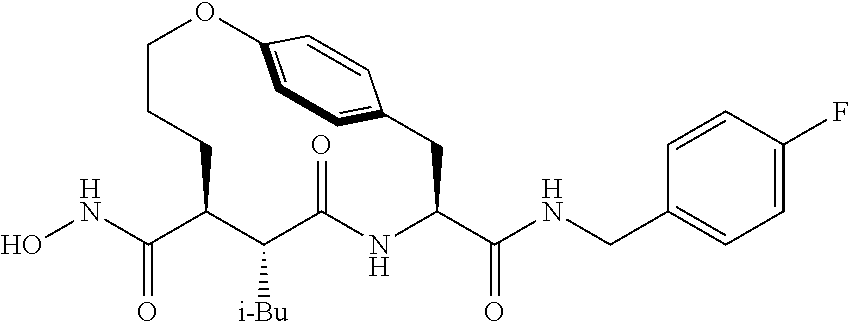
ONC(C1C([i-Bu])C(=O)NC(C(NCC2=CC=C(F)C=C2)=O)CC2=CC=C(OCCC1)C=C2)=O
